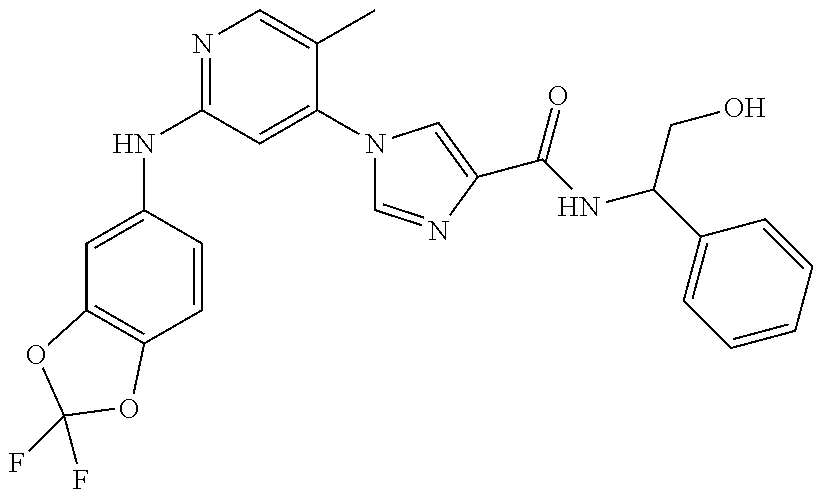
C1=C(NC2=NC=C(C)C(N3C=NC(C(NC(C4=CC=CC=C4)CO)=O)=C3)=C2)C=CC2=C1OC(F)(F)O2
